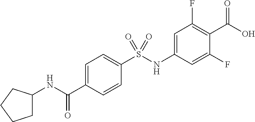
C1=C(C(NC2CCCC2)=O)C=CC(S(NC2=CC(F)=C(C(O)=O)C(F)=C2)(=O)=O)=C1
